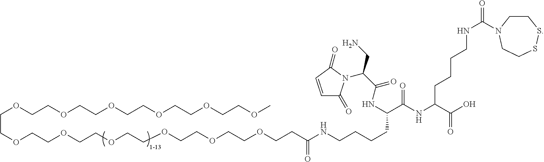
C(OCCOCCOCCOCCOCCOC)COCCOCCOCCOCCOCCOCCC(=O)NCCCCC(NC(C(CN)N1C(=O)C=CC1=O)=O)C(=O)NC(CCCCNC(=O)N1CCSSCC1)C(O)=O
